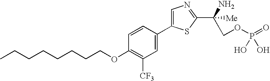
C1=CC(C2=CN=C(C(COP(=O)(O)O)(N)[Me])S2)=CC([CF3])=C1OCCCCCCCC
